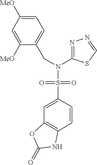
C1([MeO])=CC([MeO])=CC=C1CN(C1=NN=CS1)S(=O)(=O)C1=CC2=C(C=C1)NC(=O)O2
